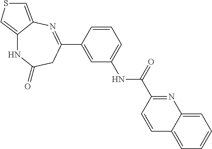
C12=CSC=C1N=C(C1=CC(NC(=O)C3=NC4=CC=CC=C4C=C3)=CC=C1)CC(=O)N2
